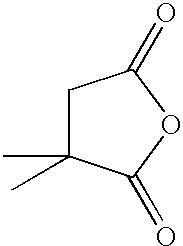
C1C(C)(C)C(=O)OC1=O
